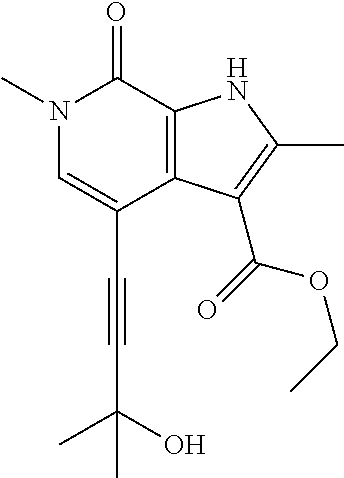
C(C1=CN(C)C(=O)C2=C1C(C(=O)OCC)=C(C)N2)#CC(C)(O)C
